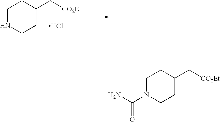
C1N(C(N)=O)CCC(C[CO2Et])C1.C1NCCC(C[CO2Et])C1.Cl
